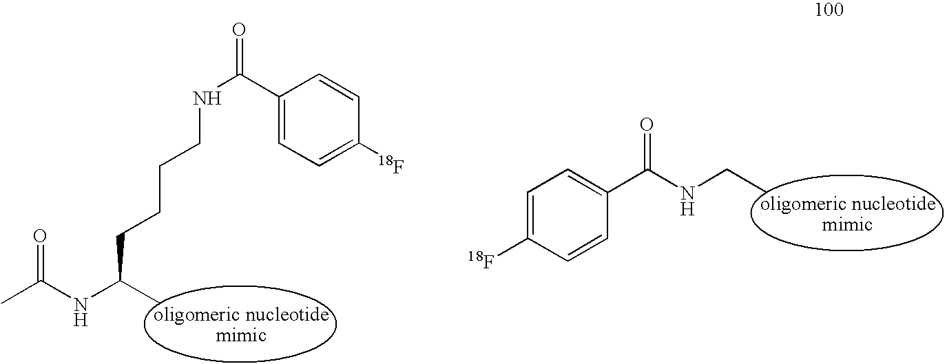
C1(C(NCCCCC(C)NC(C)=O)=O)=CC=C([18F])C=C1.C1=C([18F])C=CC(C(NCC)=O)=C1
